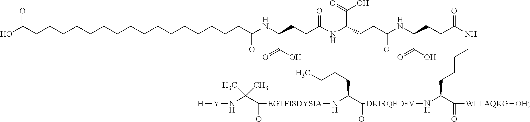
C(NC(CCC(NC(CCC(NC(CCC(=O)NCCCCC(C(=O)[WLLAQKG][OH])N[DKIRQEDFV]C(C(N[EGTFISDYSIA]C(C(N[Y][H])(C)C)=O)CCCC)=O)C(=O)O)=O)C(O)=O)=O)C(=O)O)(=O)CCCCCCCCCCCCCCCCC(O)=O
